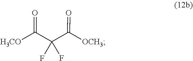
FC(F)(C(=O)[H3CO])C(=O)[OCH3]
